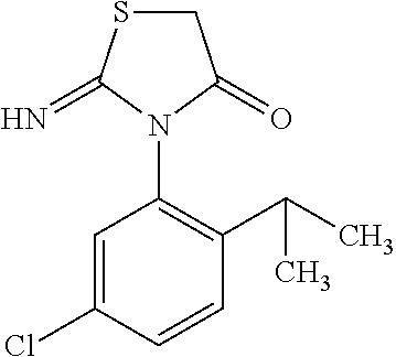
C1=C(Cl)C=CC(C(C)C)=C1N1C(=O)CSC1=N
